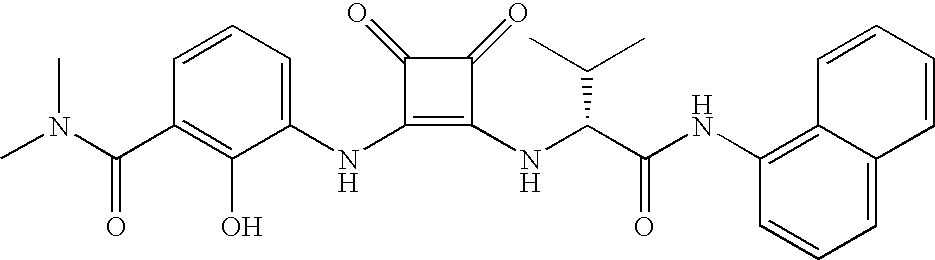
CN(C(C1=C(O)C(NC2=C(NC(C(NC3=C4C(=CC=C3)C=CC=C4)=O)C(C)C)C(=O)C2=O)=CC=C1)=O)C
